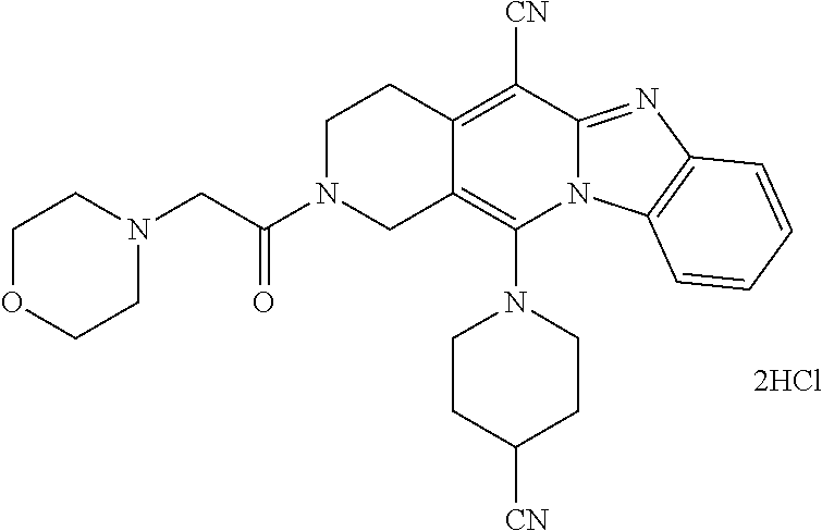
[2HCl].C12=C([CN])C3=NC4=C(N3C(N3CCC([CN])CC3)=C1CN(C(CN1CCOCC1)=O)CC2)C=CC=C4
